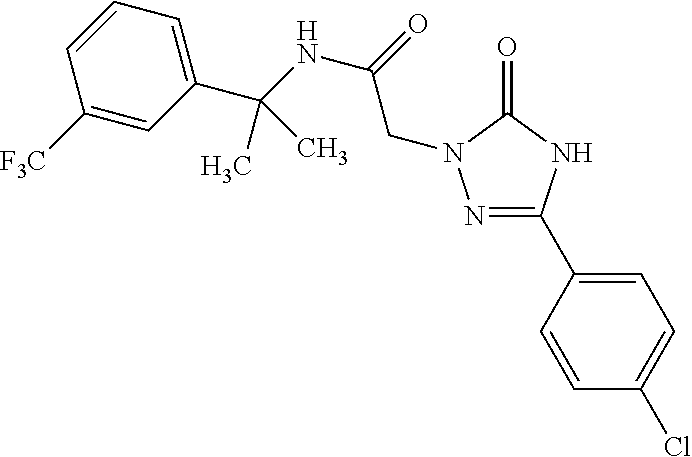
N1=C(C2=CC=C(Cl)C=C2)NC(=O)N1CC(=O)NC(C1=CC=CC([F3C])=C1)(C)C
